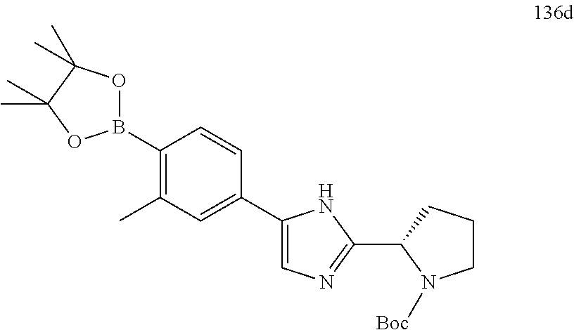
C1(B2OC(C)(C)C(C)(C)O2)=C(C)C=C(C2=CN=C(C3CCCN3[Boc])N2)C=C1
